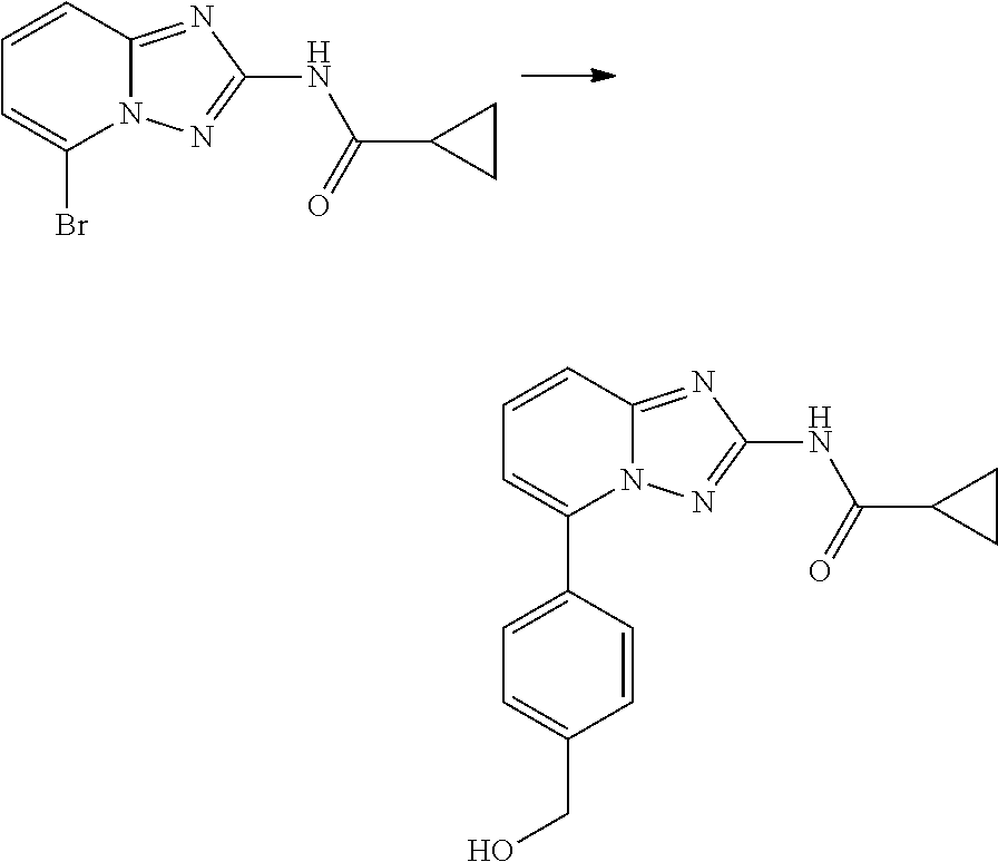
C1=CC=C(Br)N2C1=NC(NC(=O)C1CC1)=N2.C1=CC=C(C2=CC=C(CO)C=C2)N2C1=NC(NC(=O)C1CC1)=N2
